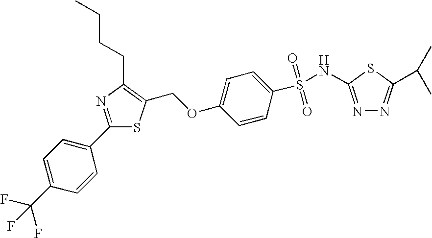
C1=CC(S(=O)(=O)NC2=NN=C(C(C)C)S2)=CC=C1OCC1=C(CCCC)N=C(C2=CC=C(C(F)(F)F)C=C2)S1
